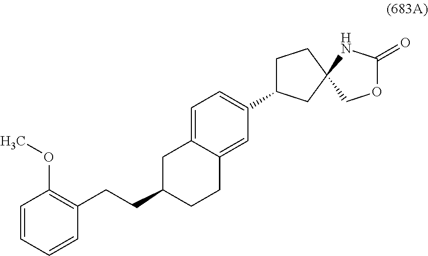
C1=C2C(=CC(C3CCC4(C3)NC(=O)OC4)=C1)CCC(CCC1=C(OC)C=CC=C1)C2
